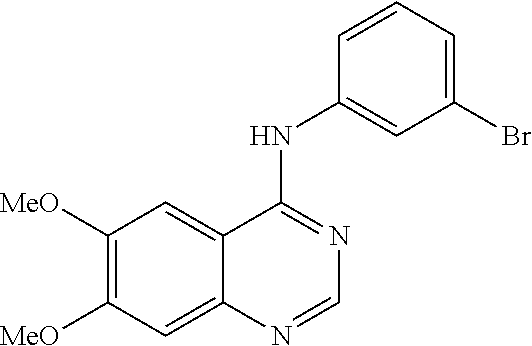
C1([MeO])=C([MeO])C=C2C(=C1)C(NC1=CC(Br)=CC=C1)=NC=N2
